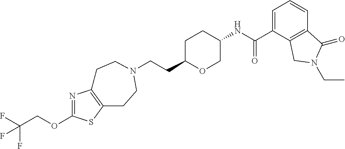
C(CC1OCC(NC(C2=CC=CC3=C2CN(CC)C3=O)=O)CC1)N1CCC2=C(N=C(OCC(F)(F)F)S2)CC1
